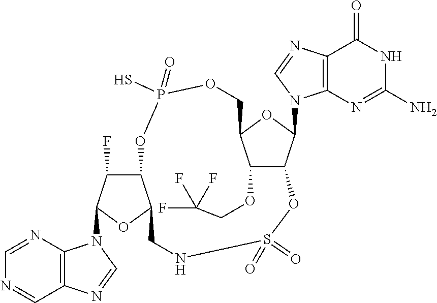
C1=NC2=C(C=N1)N=CN2C1C(F)C2C(O1)CNS(=O)(=O)OC1C(OCC(F)(F)F)C(OC1N1C3=C(C(=O)NC(N)=N3)N=C1)COP(S)(=O)O2
